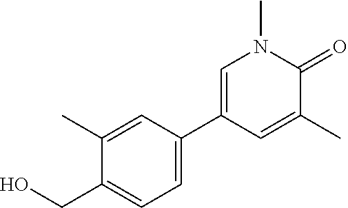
C1(C)=CC(C2=CN(C)C(=O)C(C)=C2)=CC=C1CO
